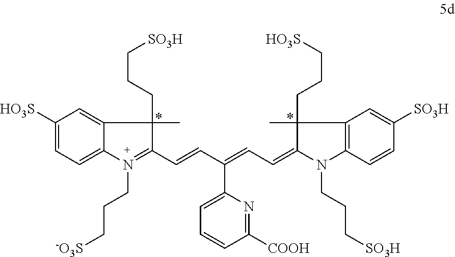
C1([HO3S])=CC=C2C(=C1)C(C)(CCC[SO3H])C(C=CC(=CC=C1N(CCC[SO3H])C3=C(C=C([SO3H])C=C3)C1(C)CCC[HO3S])C1=CC=CC([COOH])=N1)=N2CCC[-O3S]
